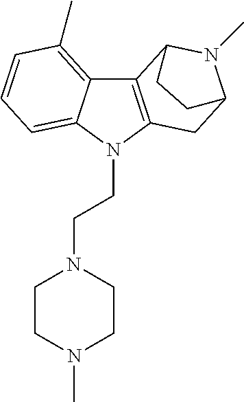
C12=C(N(CCN3CCN(C)CC3)C3=CC=CC(C)=C13)CC1N(C)C2CC1
